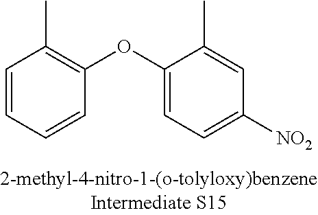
C1=CC=CC(OC2=CC=C([NO2])C=C2C)=C1C
